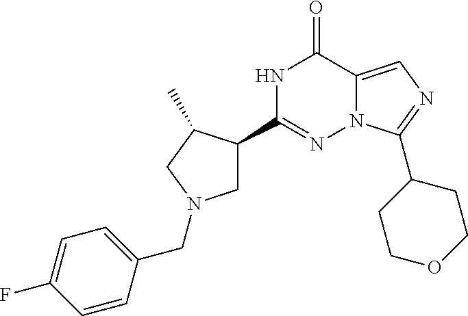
N1C(C2CN(CC3=CC=C(F)C=C3)CC2C)=NN2C(=CN=C2C2CCOCC2)C1=O
